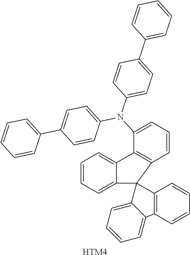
C1=CC=C2C(=C1)C1=C(C=CC=C1N(C1=CC=C(C3=CC=CC=C3)C=C1)C1=CC=C(C3=CC=CC=C3)C=C1)C21C2=C(C=CC=C2)C2=CC=CC=C12.[HTM4]
